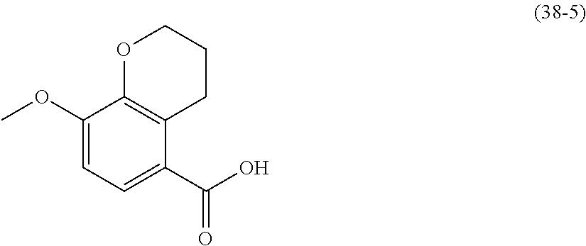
C1(OC)=CC=C(C(O)=O)C2=C1OCCC2
